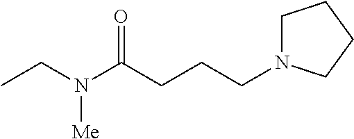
CCN(C(CCCN1CCCC1)=O)[Me]
